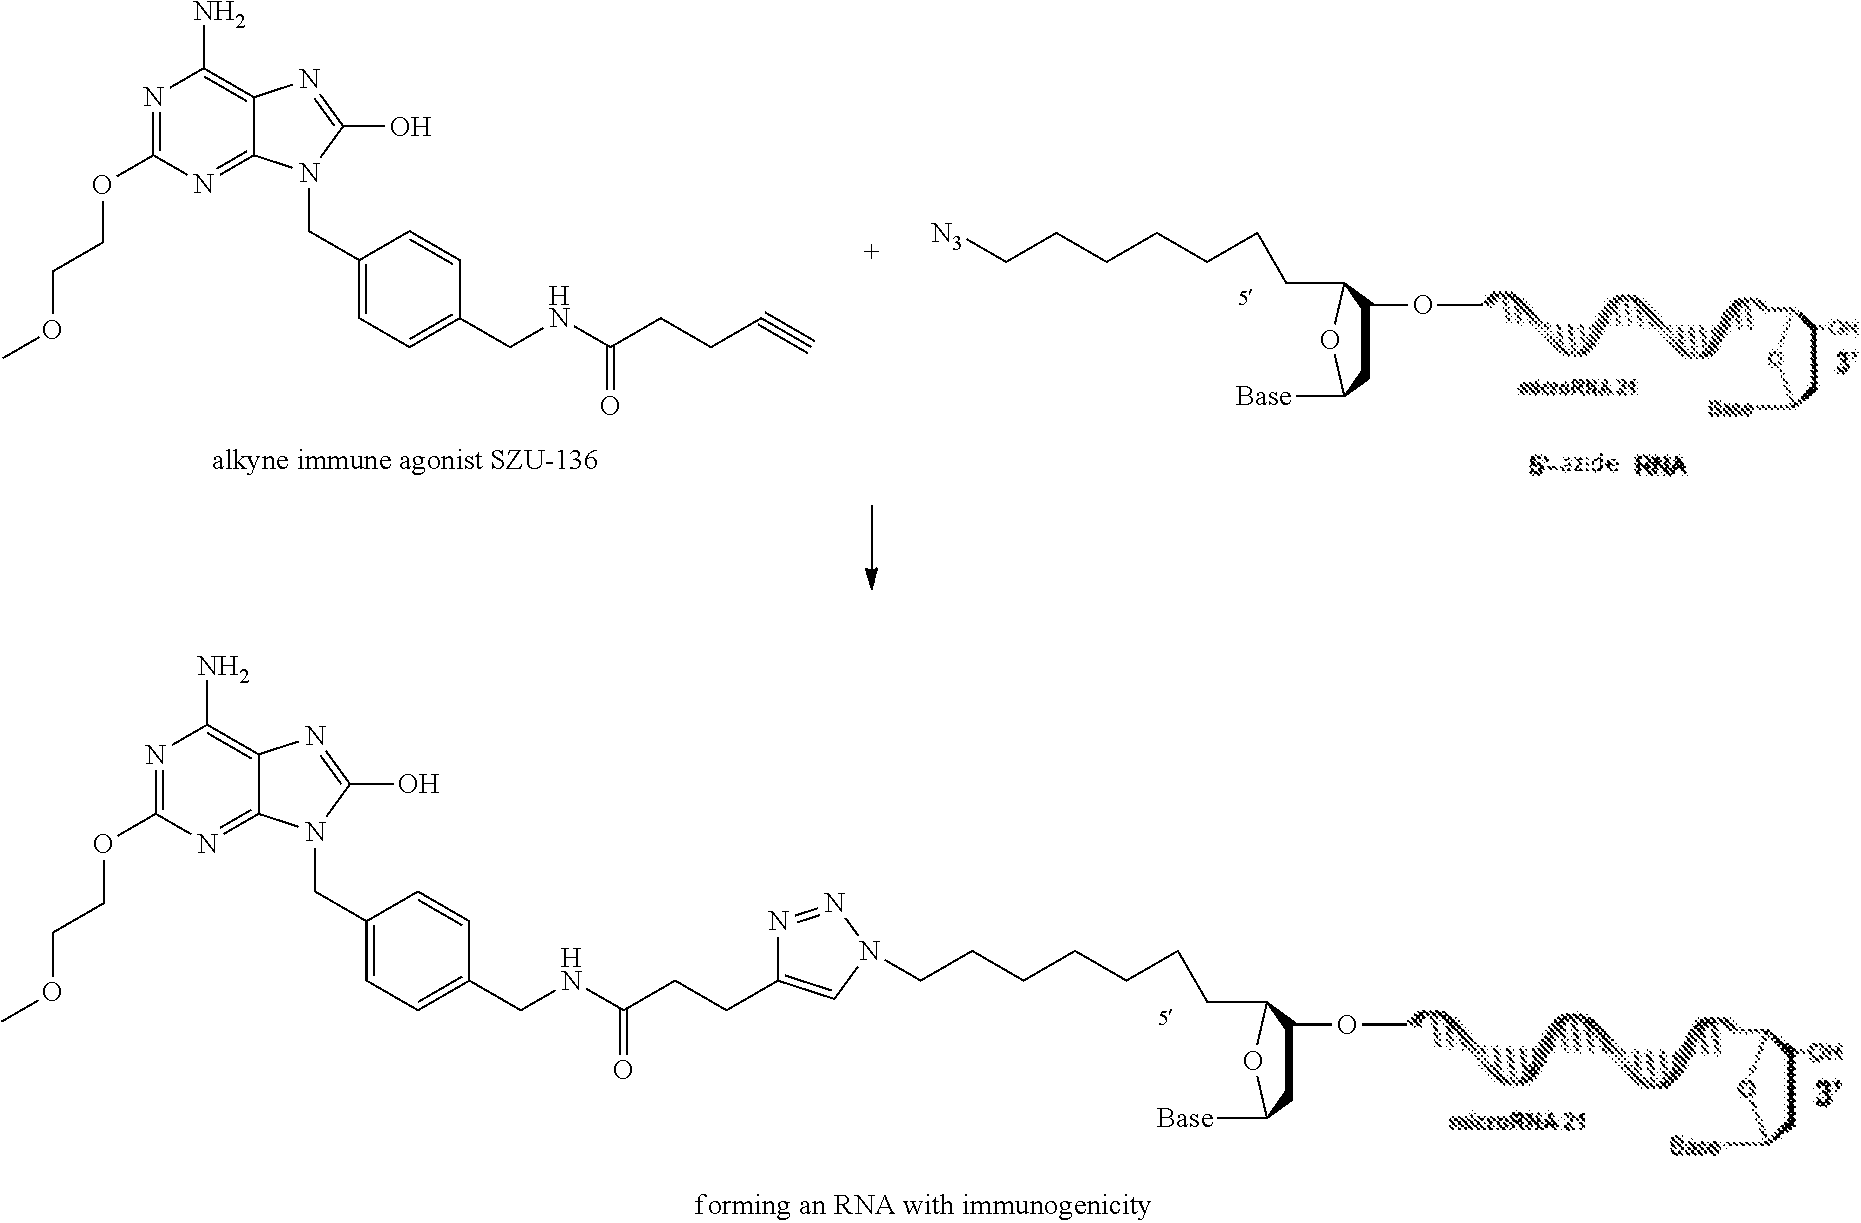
C1(OC)CC([Base])OC1CCCCCCC[N3].C12=C(N)N=C(OCCOC)N=C1N(CC1=CC=C(CNC(CCC#C)=O)C=C1)C(O)=N2.C12=C(N)N=C(OCCOC)N=C1N(CC1=CC=C(CNC(CCC3=CN(CCCCCCCC4C(OC)CC([Base])O4)N=N3)=O)C=C1)C(O)=N2
